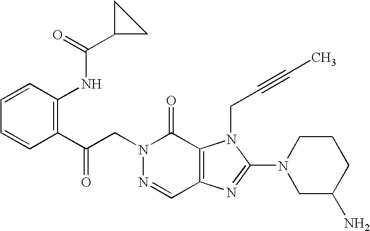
C(N1N=CC2=C(C1=O)N(CC#CC)C(N1CC(N)CCC1)=N2)C(C1=C(NC(C2CC2)=O)C=CC=C1)=O
